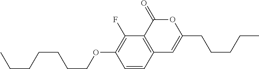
C1=CC2=C(C(F)=C1OCCCCCCC)C(=O)OC(CCCCC)=C2
